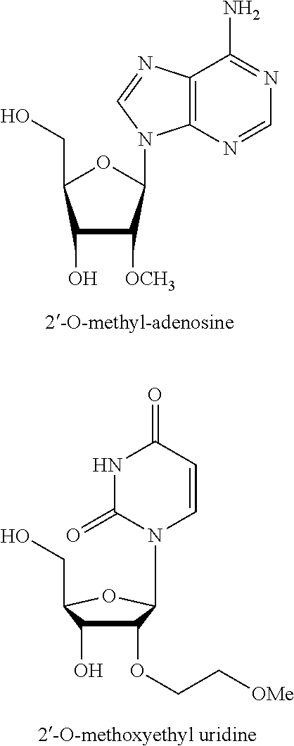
C12=C(N=CN=C1N)N(C1OC(CO)C(O)C1[OCH3])C=N2.C1(OCC[OMe])C(O)C(CO)OC1N1C=CC(=O)NC1=O
